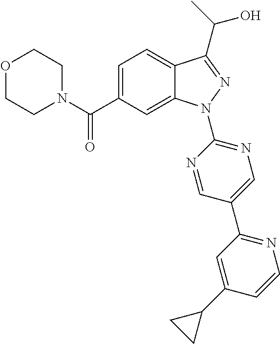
C1N(C(C2=CC=C3C(=C2)N(C2=NC=C(C4=NC=CC(C5CC5)=C4)C=N2)N=C3C(C)O)=O)CCOC1
